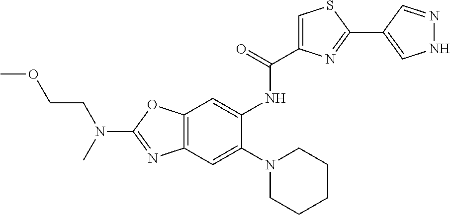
C12=C(OC(N(CCOC)C)=N1)C=C(NC(=O)C1=CSC(C3=CNN=C3)=N1)C(N1CCCCC1)=C2
